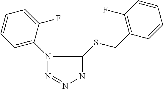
N1(C2=CC=CC=C2F)N=NN=C1SCC1=C(F)C=CC=C1
